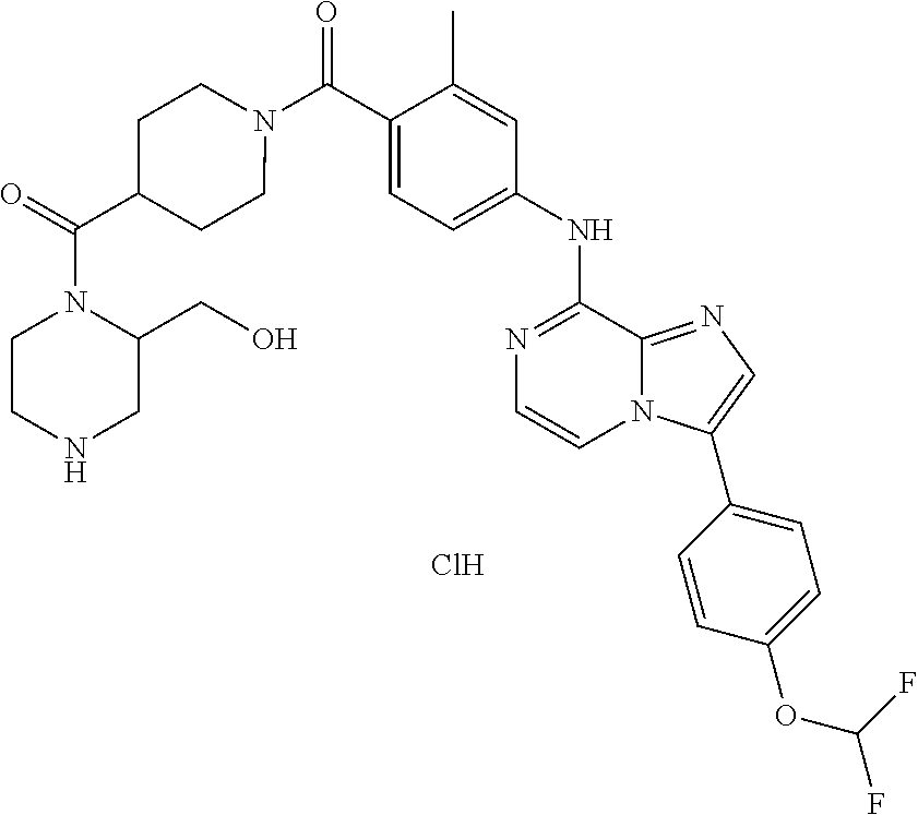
N1=C(NC2=CC=C(C(=O)N3CCC(C(N4CCNCC4CO)=O)CC3)C(C)=C2)C2=NC=C(C3=CC=C(OC(F)F)C=C3)N2C=C1.Cl
